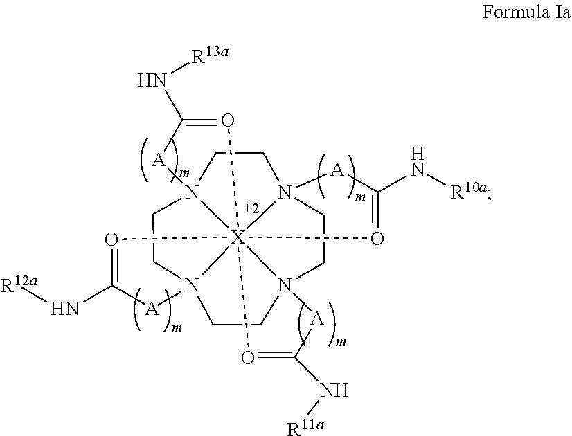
N123CCN45CCN67CCN8(CC1)[X]264(O=C(N[R11a])[A]8)(O=C(N[R13a])[A]5)(O=C(N[R10a])[A]7)O=C(N[R12a])[A]3
